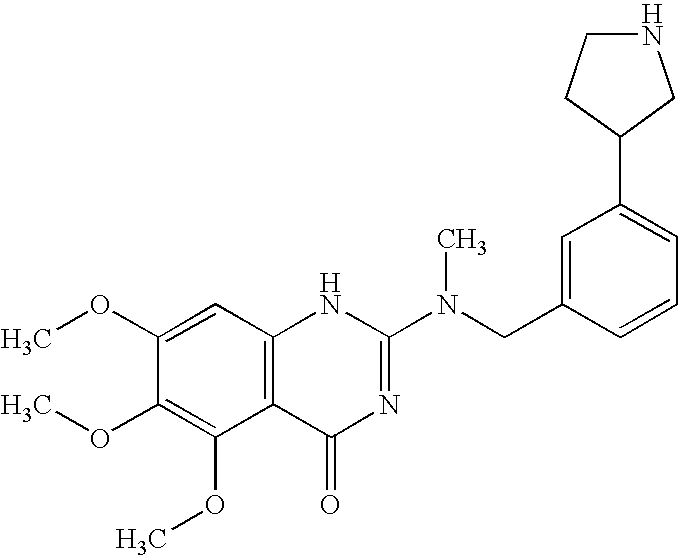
C1(OC)=CC2=C(C(OC)=C1OC)C(=O)N=C(N(CC1=CC(C3CNCC3)=CC=C1)C)N2
